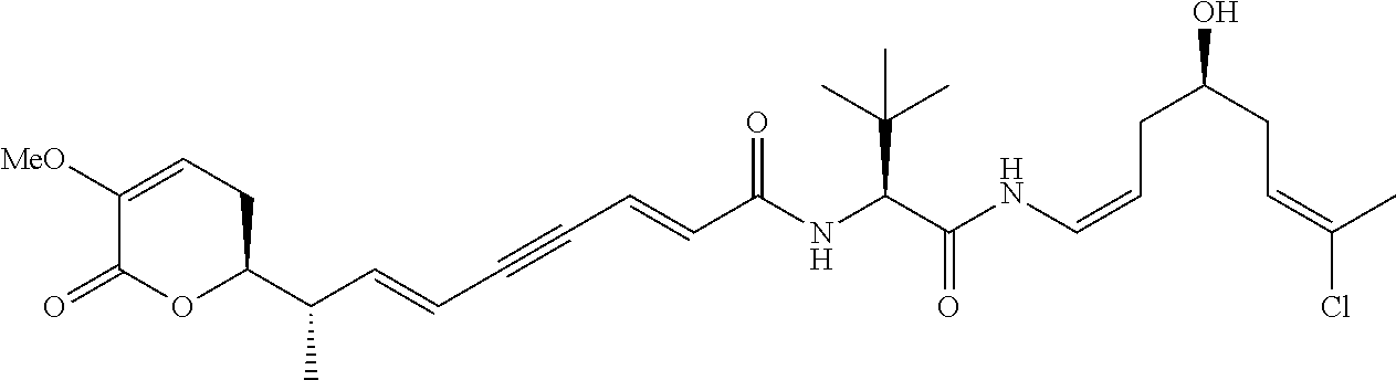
C1([MeO])=CCC(C(C=CC#CC=CC(NC(C(C)(C)C)C(=O)NC=CCC(CC=C(C)Cl)O)=O)C)OC1=O
